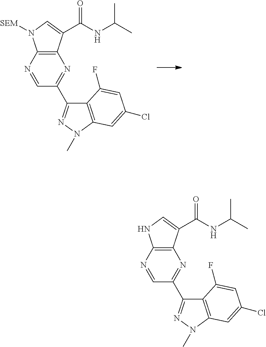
N1=CC(C2=NN(C)C3=C2C(F)=CC(Cl)=C3)=NC2=C1N([SEM])C=C2C(NC(C)C)=O.N1=CC(C2=NN(C)C3=C2C(F)=CC(Cl)=C3)=NC2=C1NC=C2C(NC(C)C)=O
